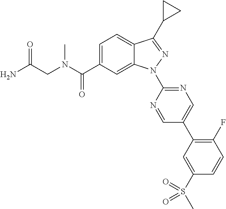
C12=CC=C(C(N(C)CC(N)=O)=O)C=C1N(C1=NC=C(C3=C(F)C=CC(S(C)(=O)=O)=C3)C=N1)N=C2C1CC1
